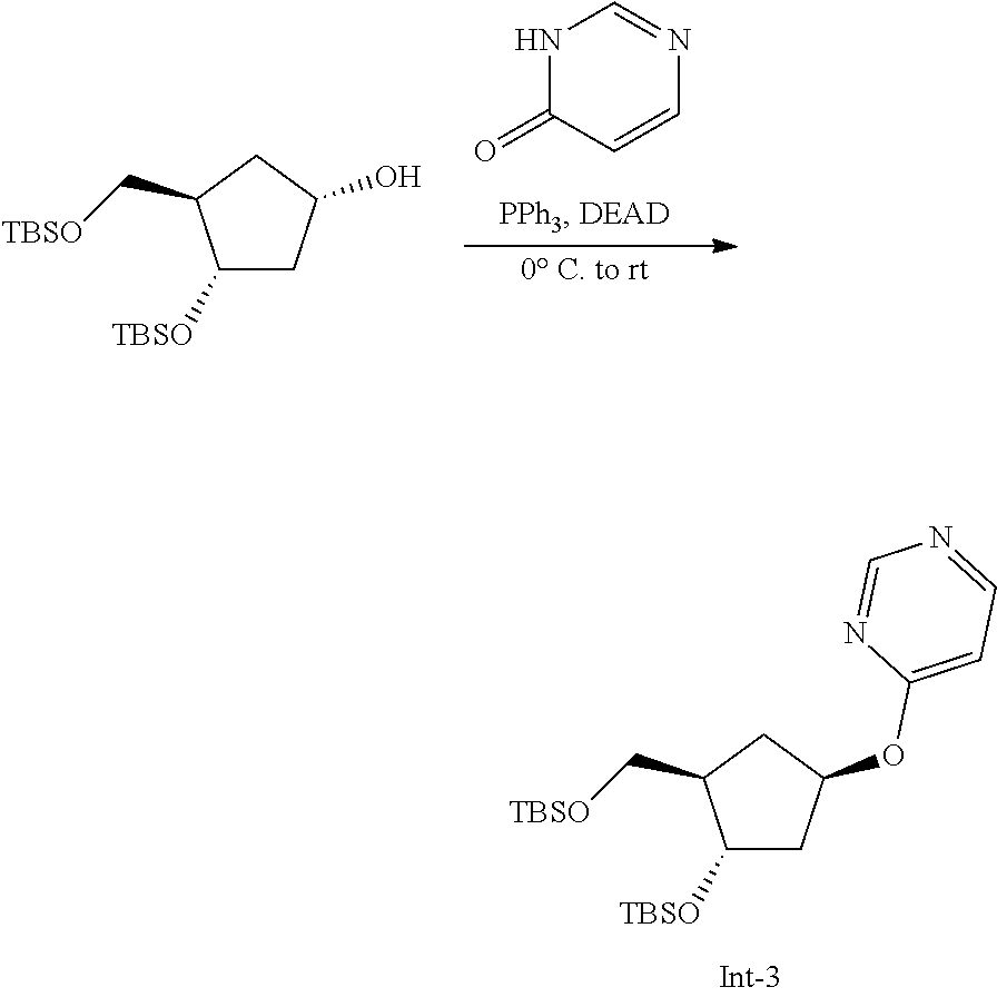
N1C(=O)C=CN=C1.C1([TBSO])CC(O)CC1C[TBSO].C1([TBSO])CC(OC2=CC=NC=N2)CC1C[TBSO]
